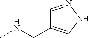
C1=NNC=C1CNC
